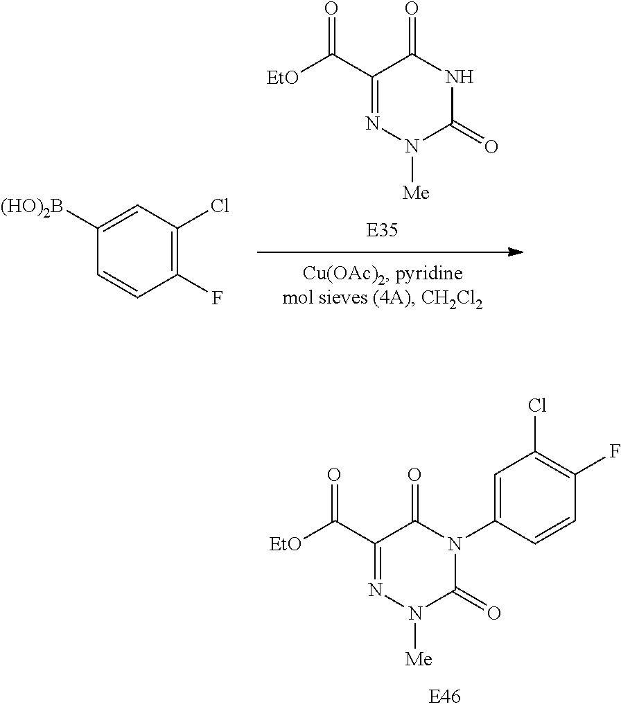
N1(C2=CC(Cl)=C(F)C=C2)C(=O)C(C(=O)[EtO])=NN([Me])C1=O.N1C(=O)C(C(=O)[EtO])=NN([Me])C1=O.C1=CC(F)=C(Cl)C=C1[(HO)2B]
